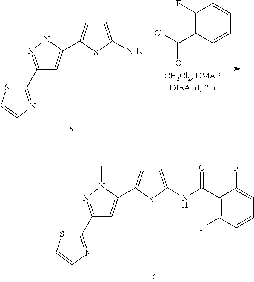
C1(C2=NN(C)C(C3=CC=C(NC(C4=C(F)C=CC=C4F)=O)S3)=C2)=NC=CS1.C1(C2=NN(C)C(C3=CC=C(N)S3)=C2)=NC=CS1.C1(F)=C(C(Cl)=O)C(F)=CC=C1
